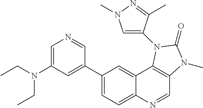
C1(C2=CC(N(CC)CC)=CN=C2)=CC=C2C(=C1)C1=C(C=N2)N(C)C(=O)N1C1=CN(C)N=C1C
